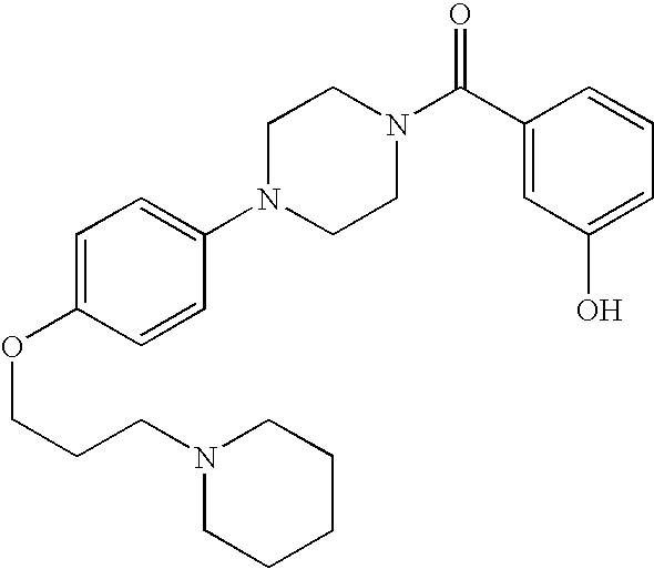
C(COC1=CC=C(N2CCN(C(C3=CC(O)=CC=C3)=O)CC2)C=C1)CN1CCCCC1
